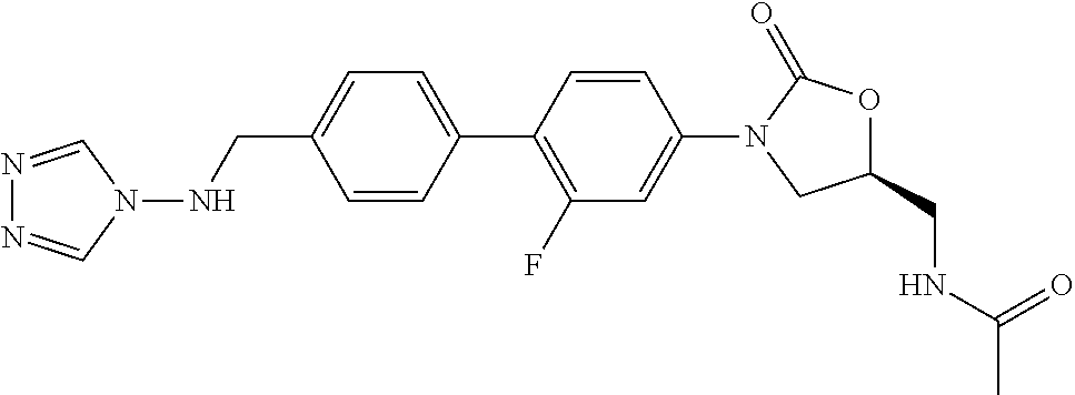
C(C1=CC=C(C2=C(F)C=C(N3CC(CNC(=O)C)OC3=O)C=C2)C=C1)NN1C=NN=C1
